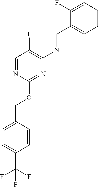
C1=C(COC2=NC(NCC3=CC=CC=C3F)=C(F)C=N2)C=CC(C(F)(F)F)=C1
